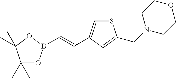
C1(C)(C)OB(C=CC2=CSC(CN3CCOCC3)=C2)OC1(C)C
